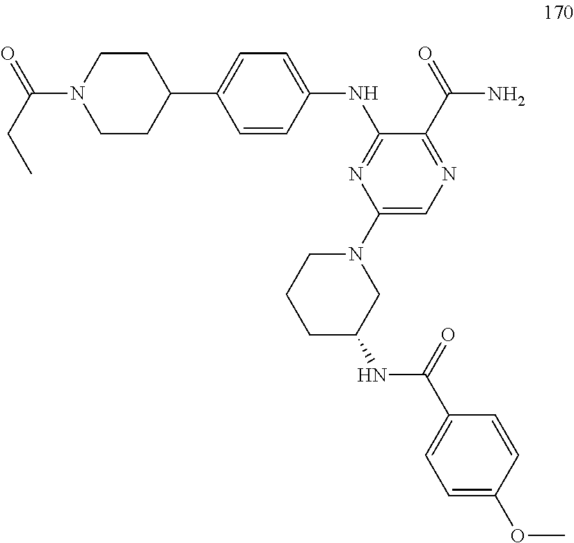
C1=CC(NC2=NC(N3CCCC(NC(C4=CC=C(OC)C=C4)=O)C3)=CN=C2C(=O)N)=CC=C1C1CCN(C(CC)=O)CC1
